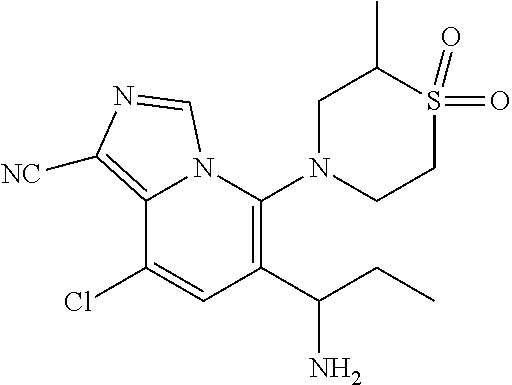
C12=C([NC])N=CN1C(N1CCS(=O)(=O)C(C)C1)=C(C(CC)N)C=C2Cl
